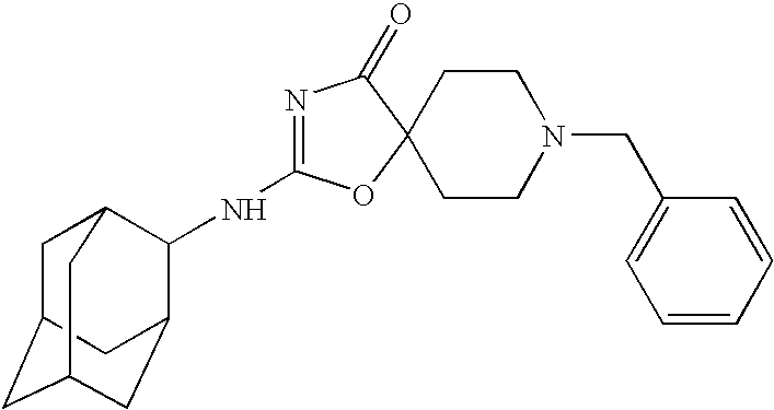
N1=C(NC2C3CC4CC(CC2C4)C3)OC2(C1=O)CCN(CC1=CC=CC=C1)CC2
